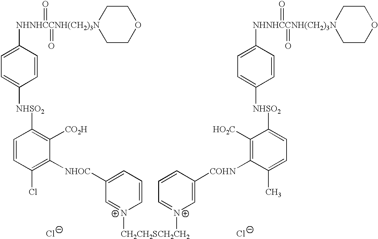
[Cl-].[Cl-].[NHNHCCNH(CH2)3N]1(C2=CC=C([NHSO2]C3=C([CO2H])C([NHOC]C4=CC=C[N+]([CH2CH2SCH2CH2][N+]5=CC=CC([COHN]C6=C([HO2C])C([NHSO2]C7=CC=C([NHNHCCNH(CH2)3N]8(=O)(=O)CCOCC8)C=C7)=CC=C6C)=C5)=C4)=C(Cl)C=C3)C=C2)(=O)(=O)CCOCC1
